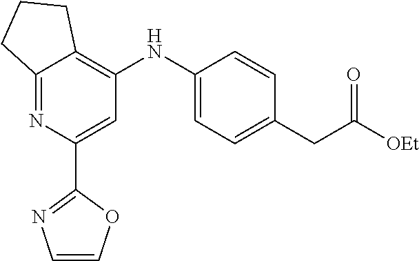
C1=COC(C2=CC(NC3=CC=C(CC([OEt])=O)C=C3)=C3C(=N2)CCC3)=N1
